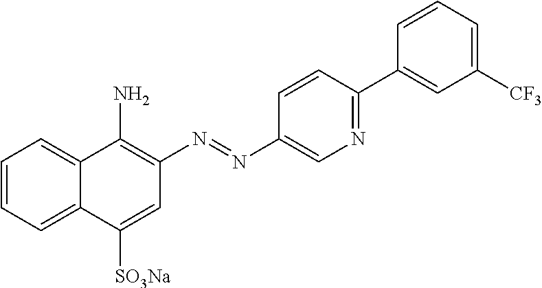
C1=CC=C2C(=C1)C(N)=C(N=NC1=CN=C(C3=CC([CF3])=CC=C3)C=C1)C=C2[SO3Na]
